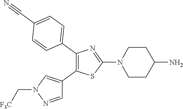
C1(C2=CC=C(C#N)C=C2)=C(C2=CN(C[F3C])N=C2)SC(N2CCC(N)CC2)=N1
